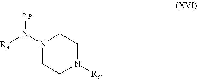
N1(N([RA])[RB])CCN([RC])CC1
